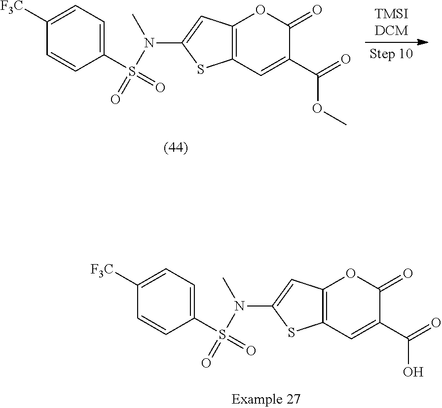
C12=C(C=C(C(=O)OC)C(=O)O1)SC(N(S(=O)(C1=CC=C([F3C])C=C1)=O)C)=C2.C12=C(C=C(C(=O)O)C(=O)O1)SC(N(S(=O)(C1=CC=C([F3C])C=C1)=O)C)=C2
